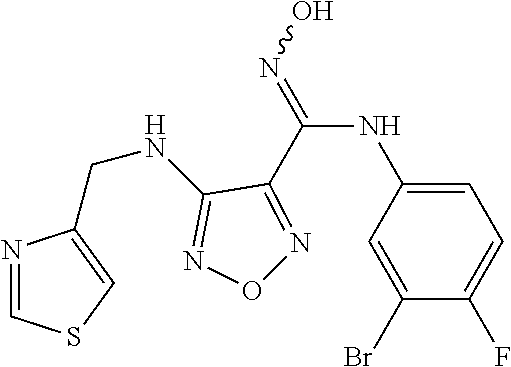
C1=C(NC(=NO)C2=NON=C2NCC2=CSC=N2)C=C(Br)C(F)=C1
